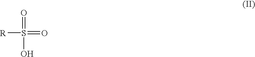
O=S(=O)([R])O
